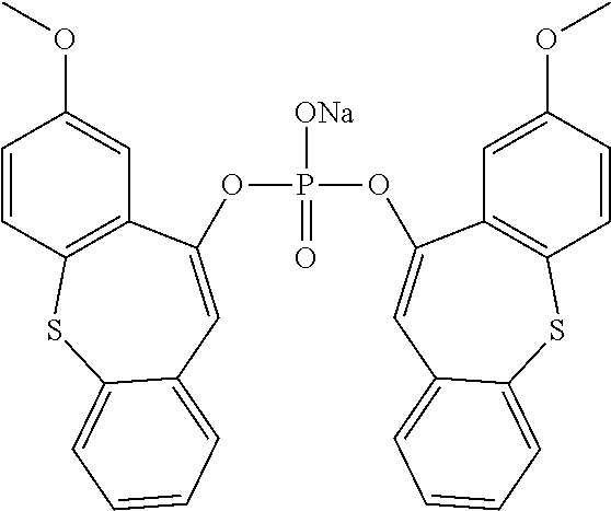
P([ONa])(=O)(OC1=CC2=CC=CC=C2SC2=C1C=C(OC)C=C2)OC1=CC2=CC=CC=C2SC2=C1C=C(OC)C=C2
